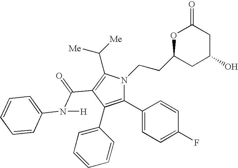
C1(C2=C(C3=CC=CC=C3)C(C(N(C3=CC=CC=C3)[H])=O)=C(C([Me])[Me])N2CCC2OC(=O)CC(O)C2)=CC=C(F)C=C1
